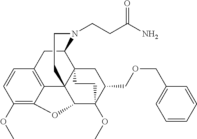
C1(OC)=C2C3=C(C=C1)CC1C45C3(C(C(OC)(C(COCC3=CC=CC=C3)C4)CC5)O2)CCN1CCC(N)=O
